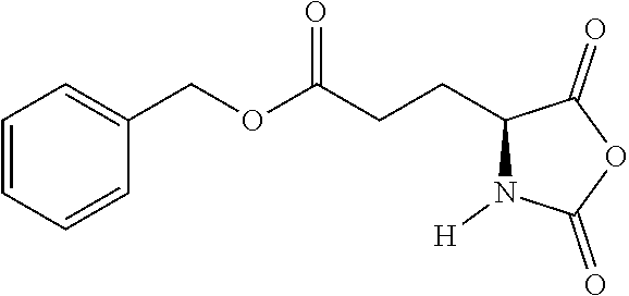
C1=CC=CC(COC(CCC2N([H])C(=O)OC2=O)=O)=C1
